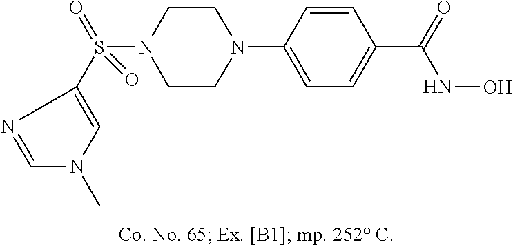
N1(C2=CC=C(C(=O)NO)C=C2)CCN(S(C2=CN(C)C=N2)(=O)=O)CC1
